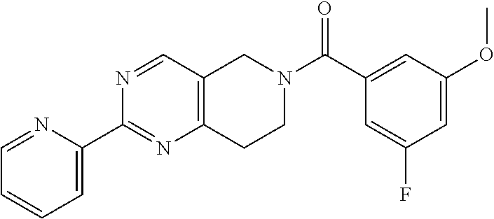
C1=NC(C2=NC3=C(C=N2)CN(C(C2=CC(OC)=CC(F)=C2)=O)CC3)=CC=C1
